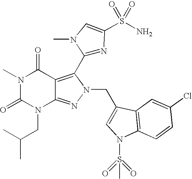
N1(C)C(=O)N(CC(C)C)C2=NN(CC3=CN(S(C)(=O)=O)C4=C3C=C(Cl)C=C4)C(C3=NC(S(N)(=O)=O)=CN3C)=C2C1=O
